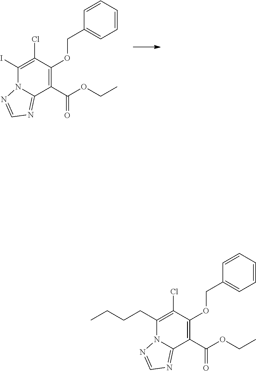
C1(I)=C(Cl)C(OCC2=CC=CC=C2)=C(C(OCC)=O)C2=NC=NN12.C1(CCCC)=C(Cl)C(OCC2=CC=CC=C2)=C(C(OCC)=O)C2=NC=NN12
